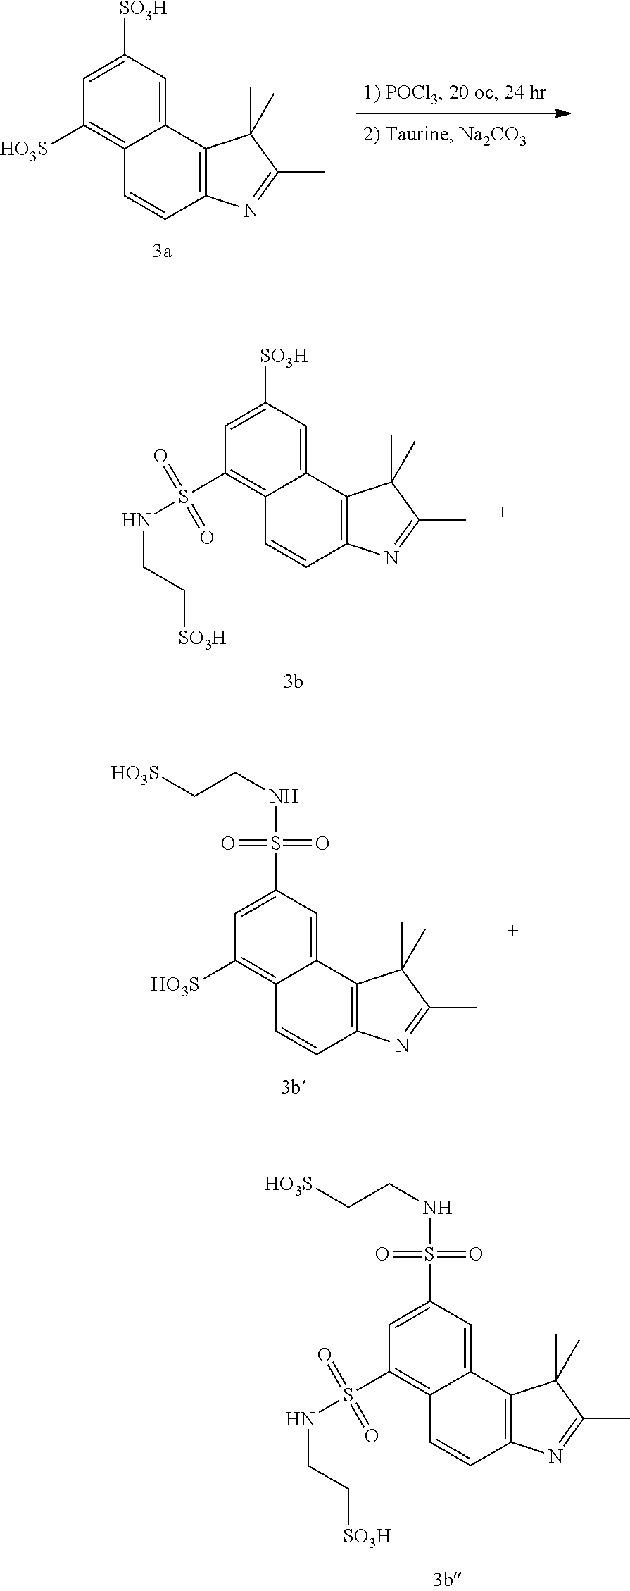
C1(S(NCC[SO3H])(=O)=O)=C2C(=CC(S(NCC[HO3S])(=O)=O)=C1)C1=C(C=C2)N=C(C)C1(C)C.C1([HO3S])=C2C(=CC(S(NCC[HO3S])(=O)=O)=C1)C1=C(C=C2)N=C(C)C1(C)C.C1(S(NCC[SO3H])(=O)=O)=C2C(=CC([SO3H])=C1)C1=C(C=C2)N=C(C)C1(C)C.C1([HO3S])=C2C(=CC([SO3H])=C1)C1=C(C=C2)N=C(C)C1(C)C
